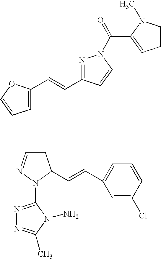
N1=C(N2C(C=CC3=CC=CC(Cl)=C3)CC=N2)N(N)C(C)=N1.C1=C(C=CC2=NN(C(=O)C3=CC=CN3C)C=C2)OC=C1
